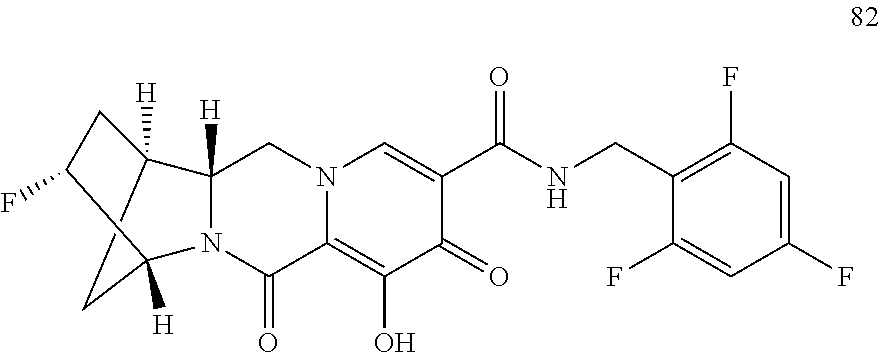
C12([H])CC([H])(N3C1([H])CN1C(=C(O)C(=O)C(C(NCC4=C(F)C=C(F)C=C4F)=O)=C1)C3=O)C(F)C2
